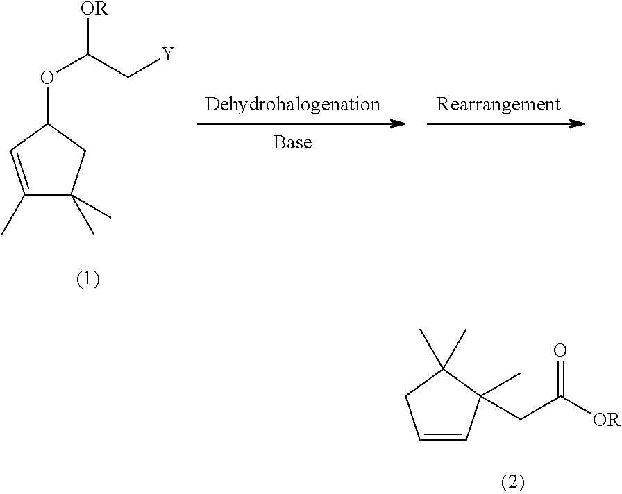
C1=CC(C)(CC([OR])=O)C(C)(C)C1.C1(C)=CC(OC(C[Y])[OR])CC1(C)C
